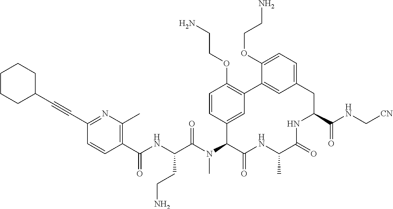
C1(C(NC(C(N(C2C(=O)NC(C)C(=O)NC(C(NC[CN])=O)CC3=CC=C(OCCN)C(=C3)C3=C(OCCN)C=CC2=C3)C)=O)CCN)=O)=C(C)N=C(C#CC2CCCCC2)C=C1
